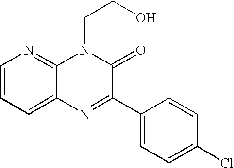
C1=CC=C2C(=N1)N(CCO)C(=O)C(C1=CC=C(Cl)C=C1)=N2
